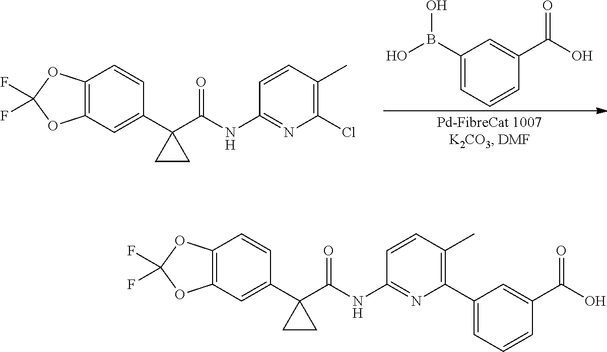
C12=C(C=C(C3(C(NC4=NC(Cl)=C(C)C=C4)=O)CC3)C=C1)OC(F)(F)O2.C1(B(O)O)=CC=CC(C(O)=O)=C1.C12=C(C=C(C3(C(NC4=NC(C5=CC=CC(C(O)=O)=C5)=C(C)C=C4)=O)CC3)C=C1)OC(F)(F)O2
